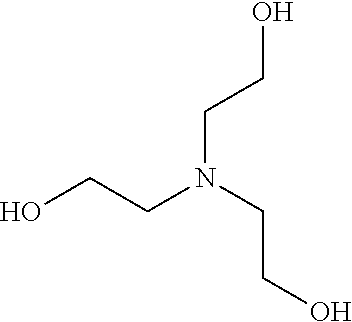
C(N(CCO)CCO)CO
